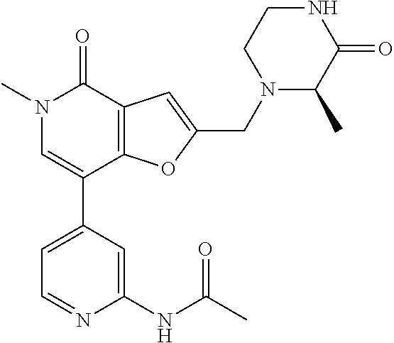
C1=C(C2=CN(C)C(=O)C3=C2OC(CN2C(C)C(=O)NCC2)=C3)C=C(NC(C)=O)N=C1
